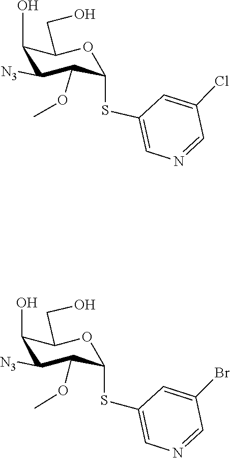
O(C1C(SC2=CN=CC(Cl)=C2)OC(CO)C(O)C1[N3])C.COC1C(SC2=CN=CC(Br)=C2)OC(CO)C(O)C1[N3]
